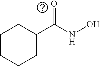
C1CCCC(C(NO)=O)C1
